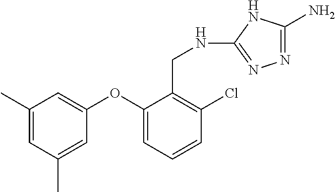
C1(C)=CC(C)=CC(OC2=CC=CC(Cl)=C2CNC2=NN=C(N)N2)=C1
